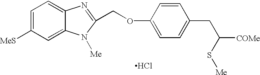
C1=C([MeS])C=C2C(=C1)N=C(COC1=CC=C(CC([COMe])S[Me])C=C1)N2[Me].Cl
